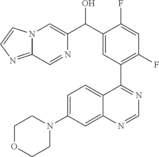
C1=C(N2CCOCC2)C=C2C(=C1)C(C1=C(F)C=C(F)C(C(C3=CN4C(=NC=C4)C=N3)O)=C1)=NC=N2
